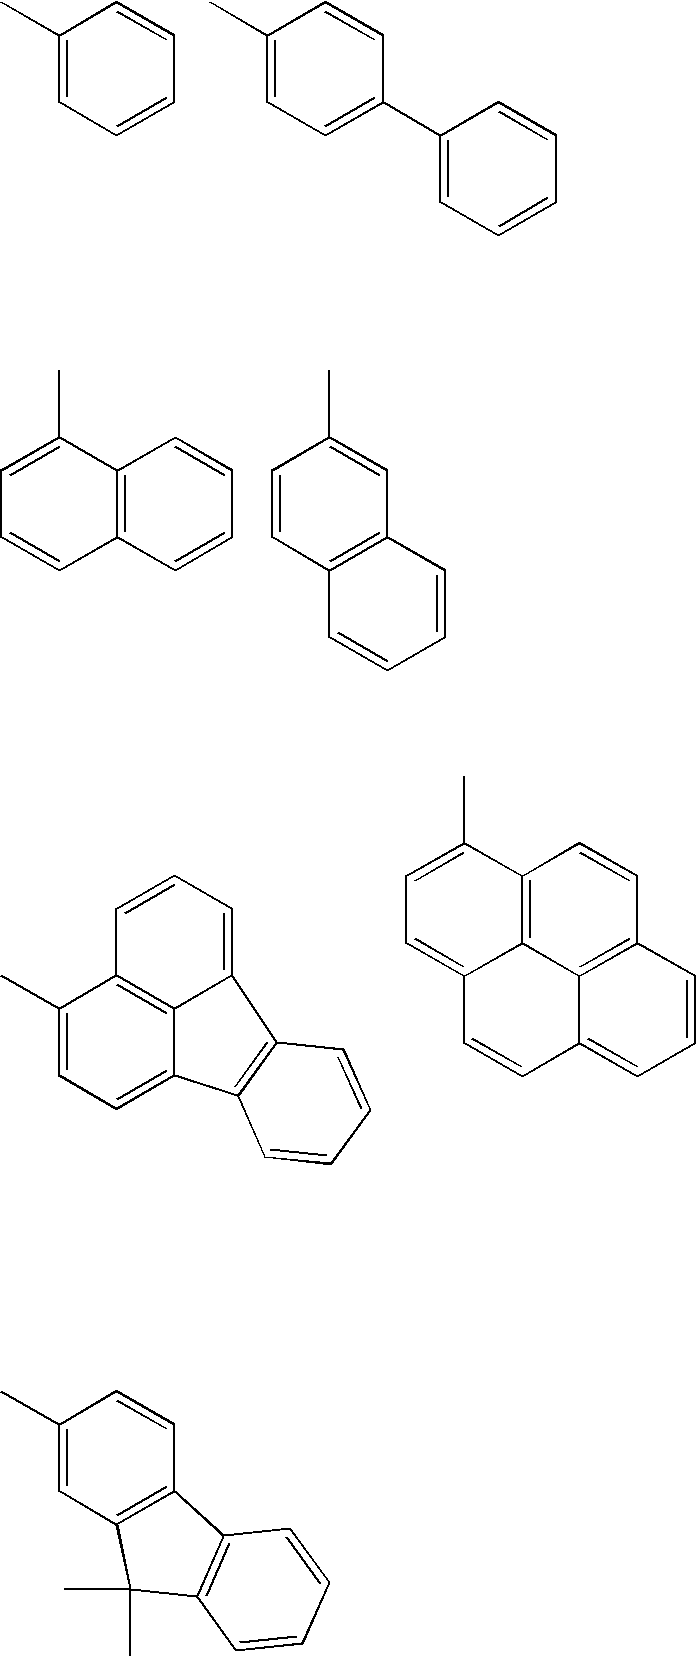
C1(C)=CC=CC=C1.C1(C)=CC=C(C2=CC=CC=C2)C=C1.C12=C(C=CC=C1)C=CC=C2C.C1=C(C)C=CC2=C1C=CC=C2.C12=C3C(C)=CC=C1C1=C(C2=CC=C3)C=CC=C1.C1=C(C)C2=C3C(=C1)C=CC1=CC=CC(=C31)C=C2.C1(C)=CC2=C(C=C1)C1=C(C2(C)C)C=CC=C1
